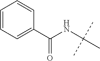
C1=CC=C(C(NC(C)(C)C)=O)C=C1
